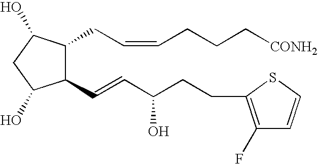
C1(C=CC(CCC2=C(F)C=CS2)O)C(CC=CCCC[CONH2])C(O)CC1O
